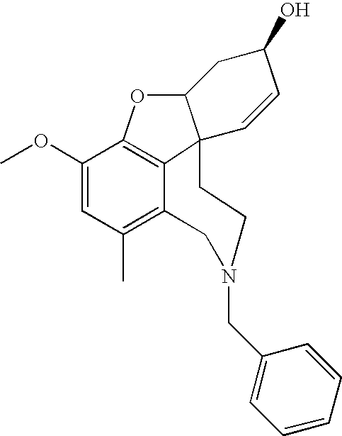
C1(OC)=CC(C)=C2C3=C1OC1C3(C=CC(O)C1)CCN(CC1=CC=CC=C1)C2
